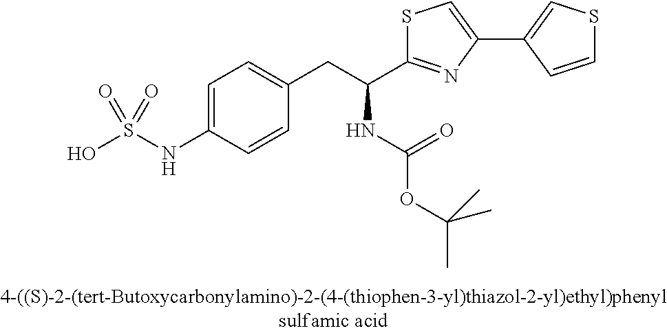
OS(NC1=CC=C(CC(C2=NC(C3=CSC=C3)=CS2)NC(OC(C)(C)C)=O)C=C1)(=O)=O
